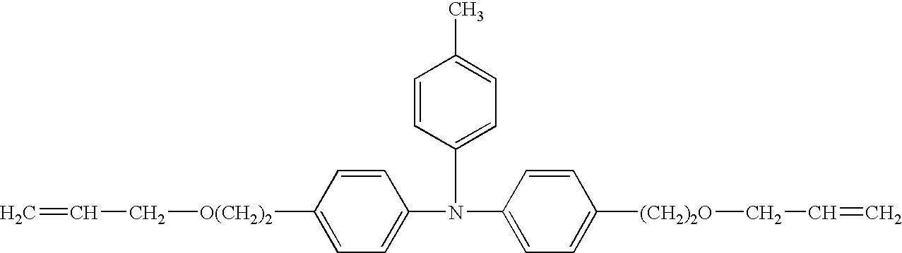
C1=C(N(C2=CC=C(C)C=C2)C2=CC=C([(CH2)2O]CC=C)C=C2)C=CC([O(CH2)2]CC=C)=C1
